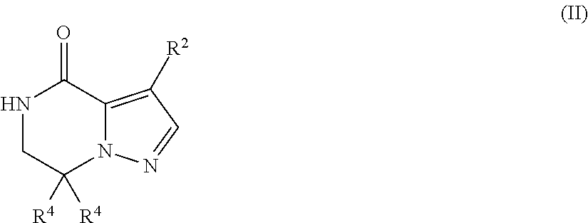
C1C([R4])([R4])N2C(=C([R2])C=N2)C(=O)N1
